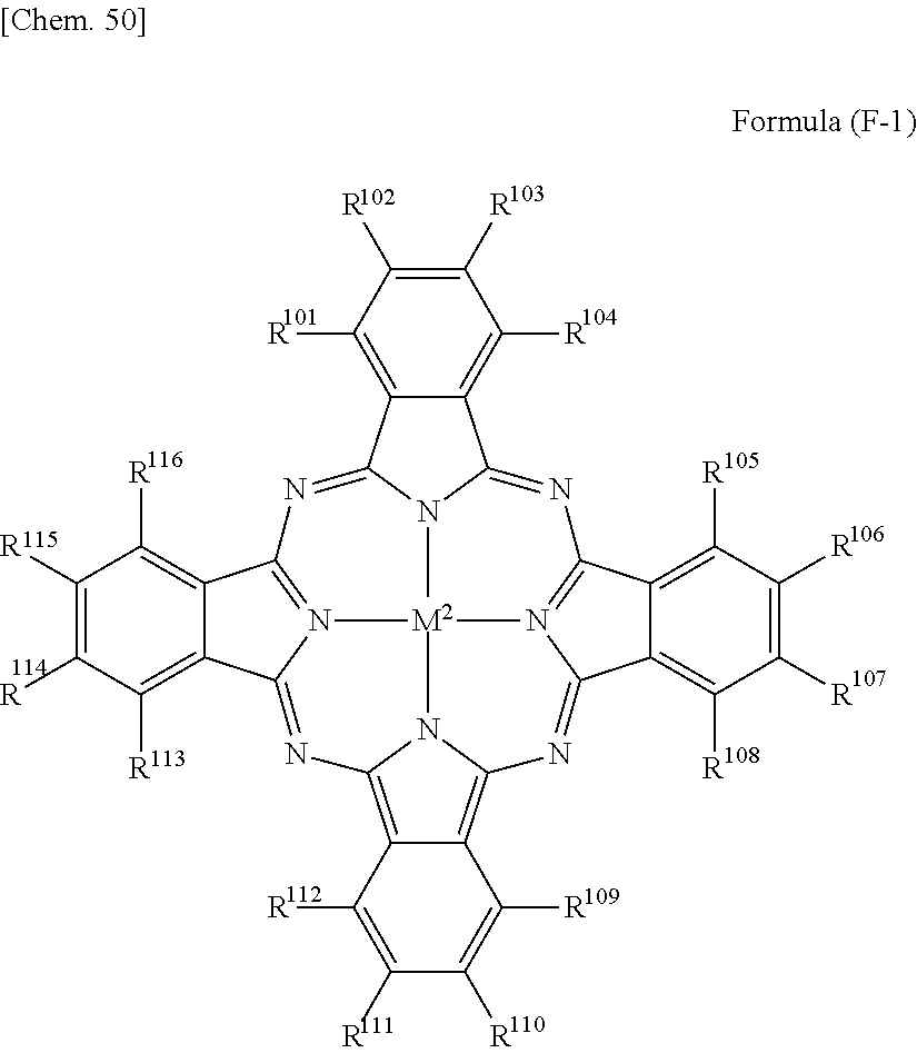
C1([R])=C([R])C([R])=C2C(=C1[R])C1=NC3=N4[M2]56N1C2=NC1=N5C(=NC2=C5C(=C(N62)N=C4C2=C([R])C([R])=C([R])C([R])=C23)C([R])=C([R])C([R])=C5[R])C2=C([R])C([R])=C([R])C([R])=C21
